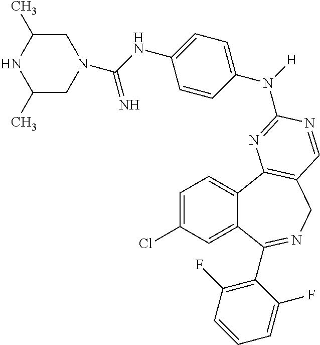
C1=C(Cl)C=C2C(=C1)C1=C(CN=C2C2=C(F)C=CC=C2F)C=NC(N(C2=CC=C(NC(N3CC(C)NC(C)C3)=N)C=C2)[H])=N1
